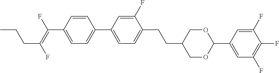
C(C1COC(C2=CC(F)=C(F)C(F)=C2)OC1)CC1=CC=C(C2=CC=C(C(=C(F)CCC)F)C=C2)C=C1F
